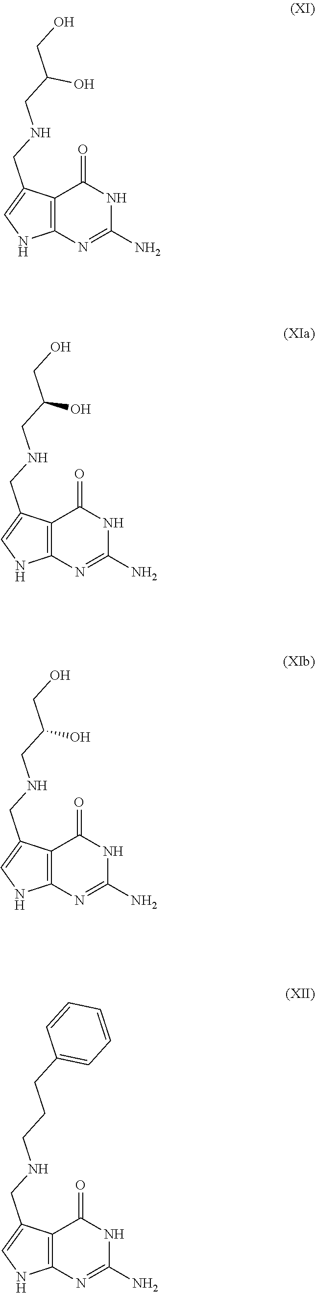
N1C2=C(C(CNCC(CO)O)=C1)C(=O)NC(N)=N2.N1C2=C(C(CNCC(CO)O)=C1)C(=O)NC(N)=N2.N1C2=C(C(CNCC(CO)O)=C1)C(=O)NC(N)=N2.N1C2=C(C(CNCCCC3=CC=CC=C3)=C1)C(=O)NC(N)=N2
